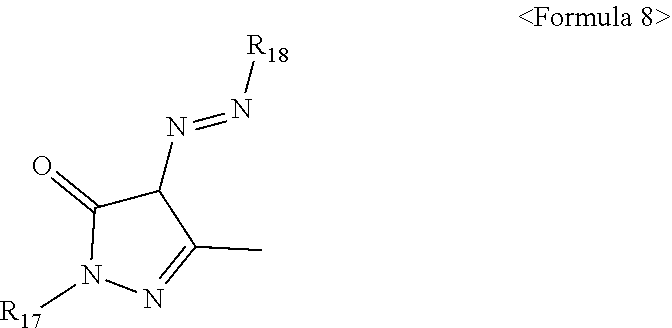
[R18]N=NC1C(=O)N([R17])N=C1C
